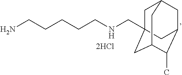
C1C2(CNCCCCCN)CC3C(C)C(CC1C3)C2
